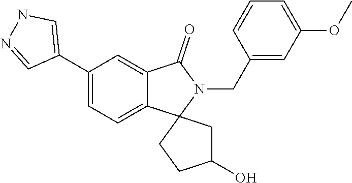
C1(C2=CNN=C2)=CC=C2C(=C1)C(=O)N(CC1=CC(OC)=CC=C1)C21CCC(O)C1
